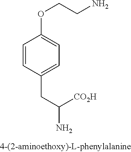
O(CCN)C1=CC=C(CC(N)[CO2H])C=C1
